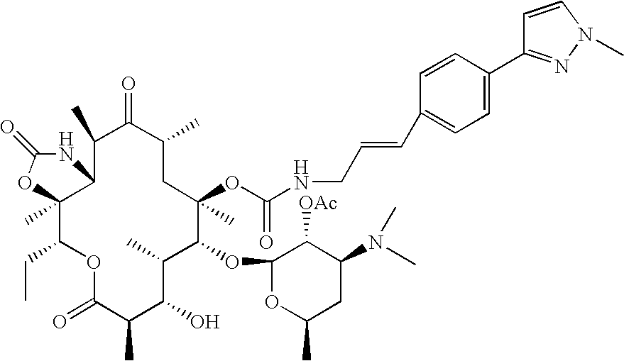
C12(C)C(CC)OC(=O)C(C)C(O)C(C)C(OC3OC(C)CC(N(C)C)C3[OAc])C(C)(OC(NCC=CC3=CC=C(C4=NN(C)C=C4)C=C3)=O)CC(C)C(=O)C(C)C1NC(=O)O2
